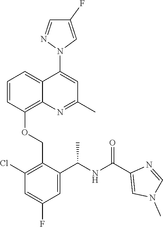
C1=CC(OCC2=C(Cl)C=C(F)C=C2C(NC(C2=CN(C)C=N2)=O)C)=C2C(=C1)C(N1C=C(F)C=N1)=CC(C)=N2
